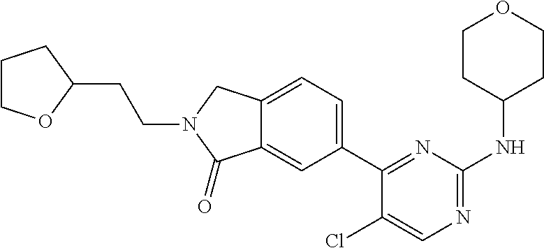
C(N1CC2=CC=C(C3=NC(NC4CCOCC4)=NC=C3Cl)C=C2C1=O)CC1CCCO1
